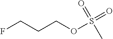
FCCCOS(=O)(C)=O
